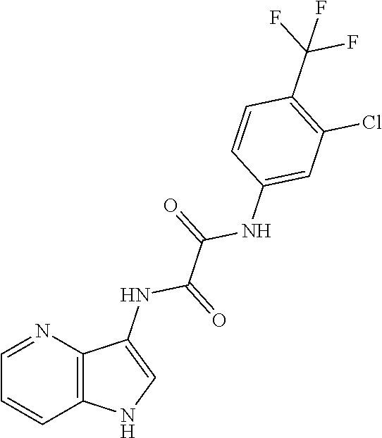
C12=C(N=CC=C1)C(NC(=O)C(NC1=CC(Cl)=C(C(F)(F)F)C=C1)=O)=CN2
